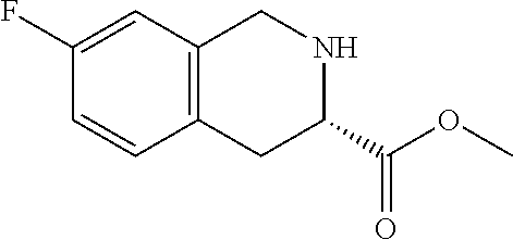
C1=CC2=C(C=C1F)CNC(C(OC)=O)C2
